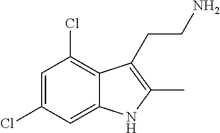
C1=C(Cl)C=C2C(=C1Cl)C(CCN)=C(C)N2
